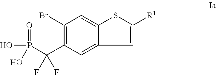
C1(Br)=C(C(P(=O)(O)O)(F)F)C=C2C(=C1)SC([R1])=C2
